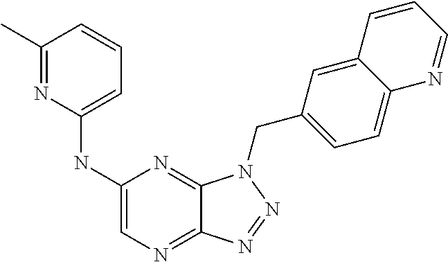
C1(NC2=CC=CC(C)=N2)=CN=C2C(=N1)N(CC1=CC=C3C(=C1)C=CC=N3)N=N2
